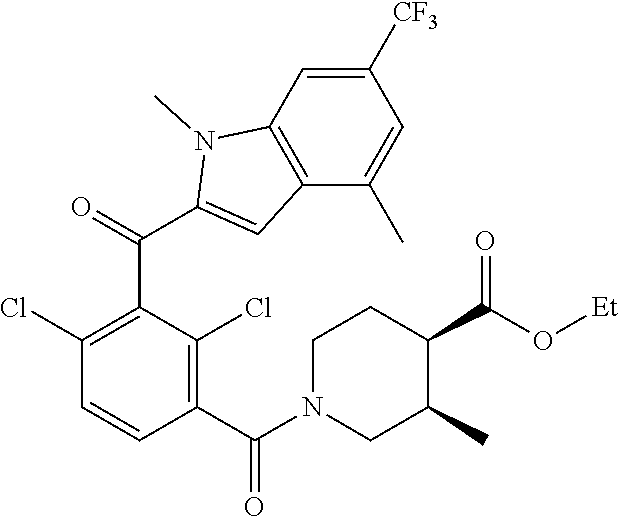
C1(Cl)=C(C(=O)C2=CC3=C(C=C([CF3])C=C3C)N2C)C(Cl)=C(C(=O)N2CC(C)C(C(O[Et])=O)CC2)C=C1
